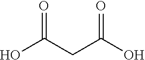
OC(CC(O)=O)=O
